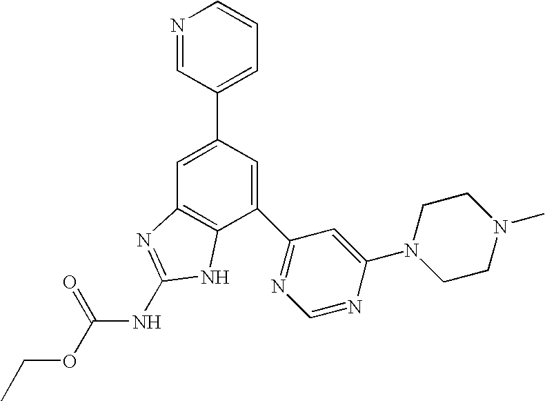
N1=CC(C2=CC3=C(C(C4=NC=NC(N5CCN(C)CC5)=C4)=C2)NC(NC(OCC)=O)=N3)=CC=C1
